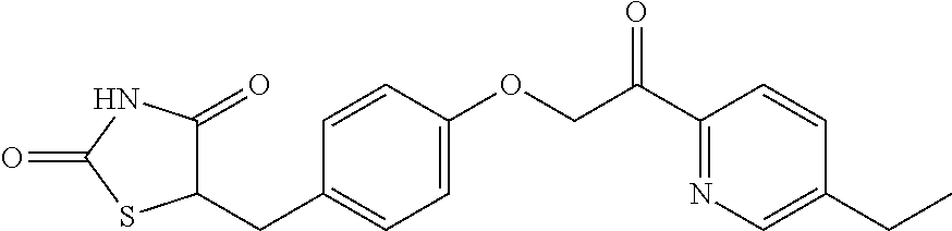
C(C1C(=O)NC(=O)S1)C1=CC=C(OCC(C2=NC=C(CC)C=C2)=O)C=C1
